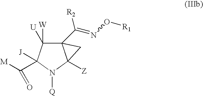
C12(C(=NO[R1])[R2])C([U])([W])C(C([M])=O)([J])N([Q])C1([Z])C2
